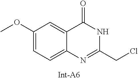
C1(OC)=CC=C2C(=C1)C(=O)NC(CCl)=N2
